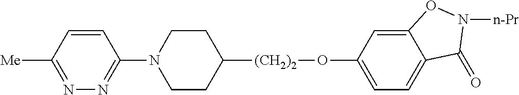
N1(C2=NN=C([Me])C=C2)CCC([(CH2)2]OC2=CC=C3C(=C2)ON([n-Pr])C3=O)CC1
